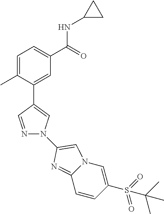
C1=C(C)C(C2=CN(C3=CN4C(=N3)C=CC(S(=O)(=O)C(C)(C)C)=C4)N=C2)=CC(C(=O)NC2CC2)=C1
